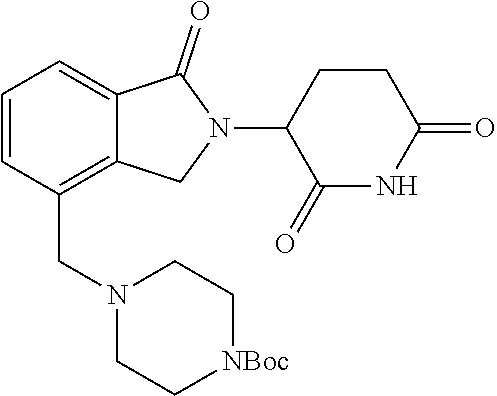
C1=CC(CN2CC[NBoc]CC2)=C2C(=C1)C(=O)N(C1C(=O)NC(=O)CC1)C2
